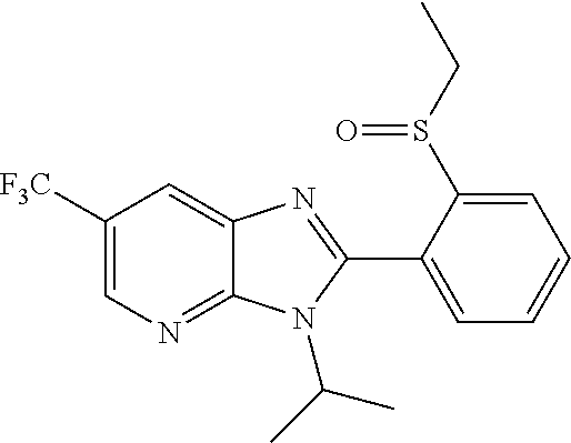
C1([F3C])=CN=C2C(=C1)N=C(C1=CC=CC=C1S(CC)=O)N2C(C)C
